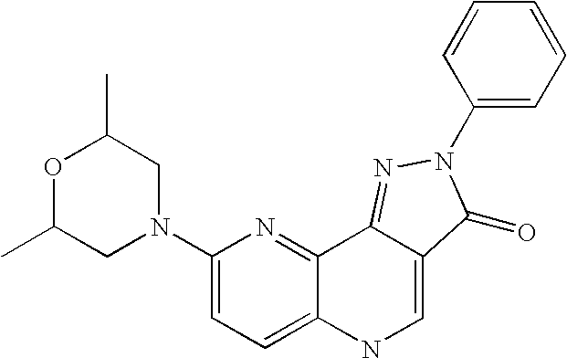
N1(C2=CC=C3C(=N2)C2=NN(C4=CC=CC=C4)C(=O)C2=CN3)CC(C)OC(C)C1
